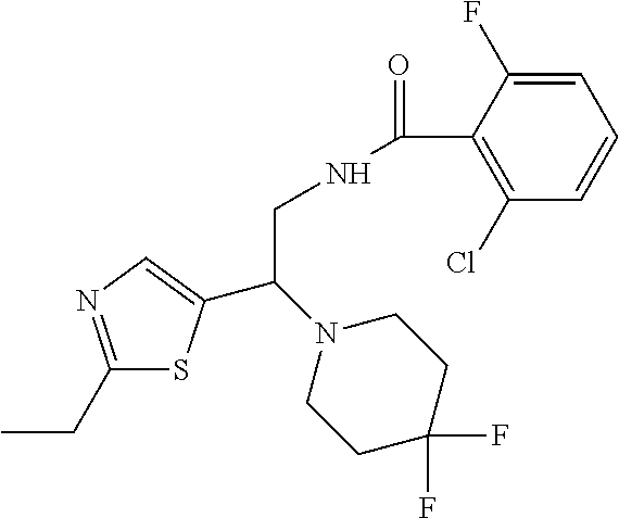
C1(CC)=NC=C(C(N2CCC(F)(F)CC2)CNC(=O)C2=C(Cl)C=CC=C2F)S1
